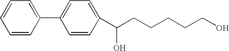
C1=CC(C2=CC=C(C(CCCCCO)O)C=C2)=CC=C1
